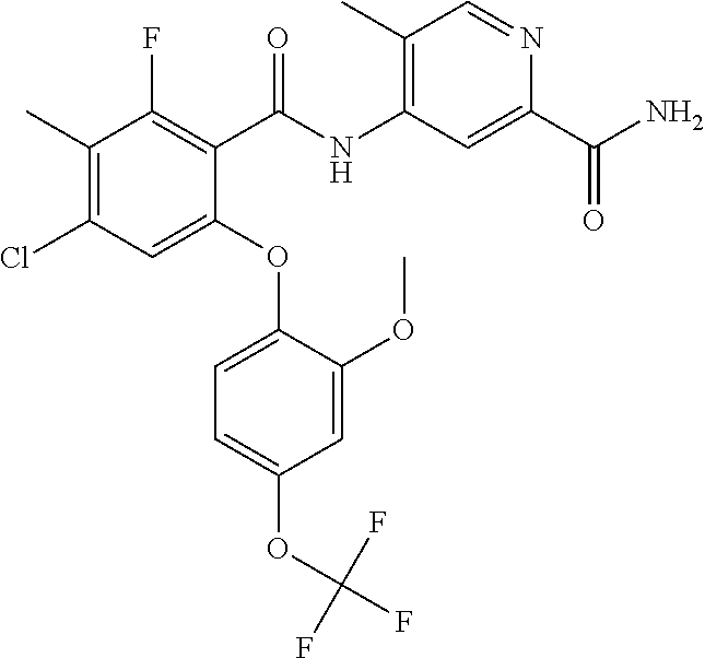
C1(C)=C(Cl)C=C(OC2=CC=C(OC(F)(F)F)C=C2OC)C(C(=O)NC2=C(C)C=NC(C(N)=O)=C2)=C1F
